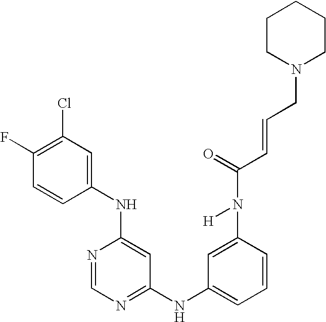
C1(NC2=CC(Cl)=C(F)C=C2)=CC(NC2=CC=CC(N(C(C=CCN3CCCCC3)=O)[H])=C2)=NC=N1
